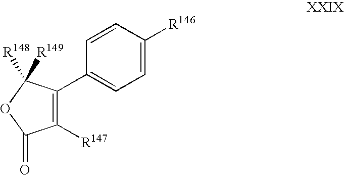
C1([R147])=C(C2=CC=C([R146])C=C2)C([R148])([R149])OC1=O
